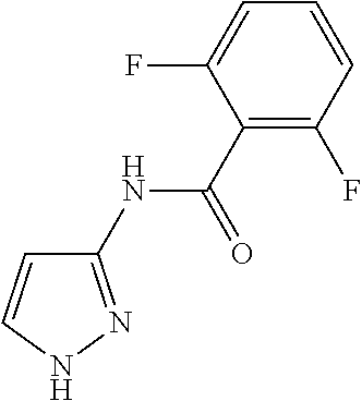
C1(NC(C2=C(F)C=CC=C2F)=O)=NNC=C1
